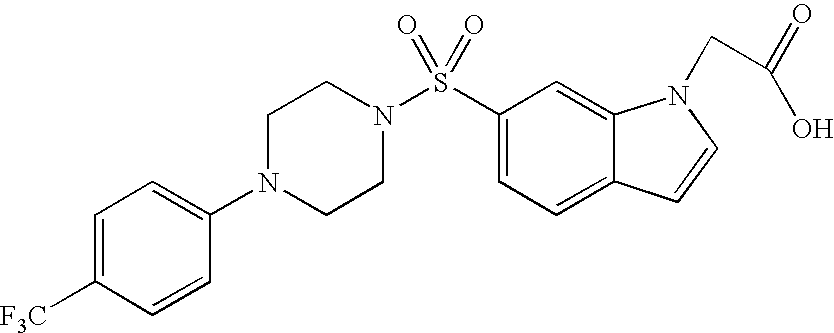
C1=C(S(N2CCN(C3=CC=C([F3C])C=C3)CC2)(=O)=O)C=C2C(=C1)C=CN2CC(=O)O
